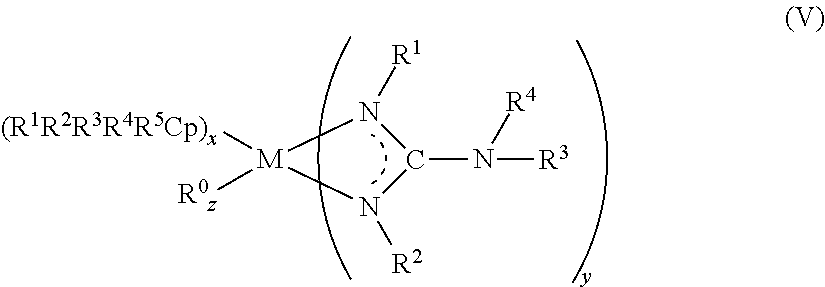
N1([R1])[M]([(R1R2R3R4R5Cp)x])([R0z])N([R2])C1N([R3])[R4]
